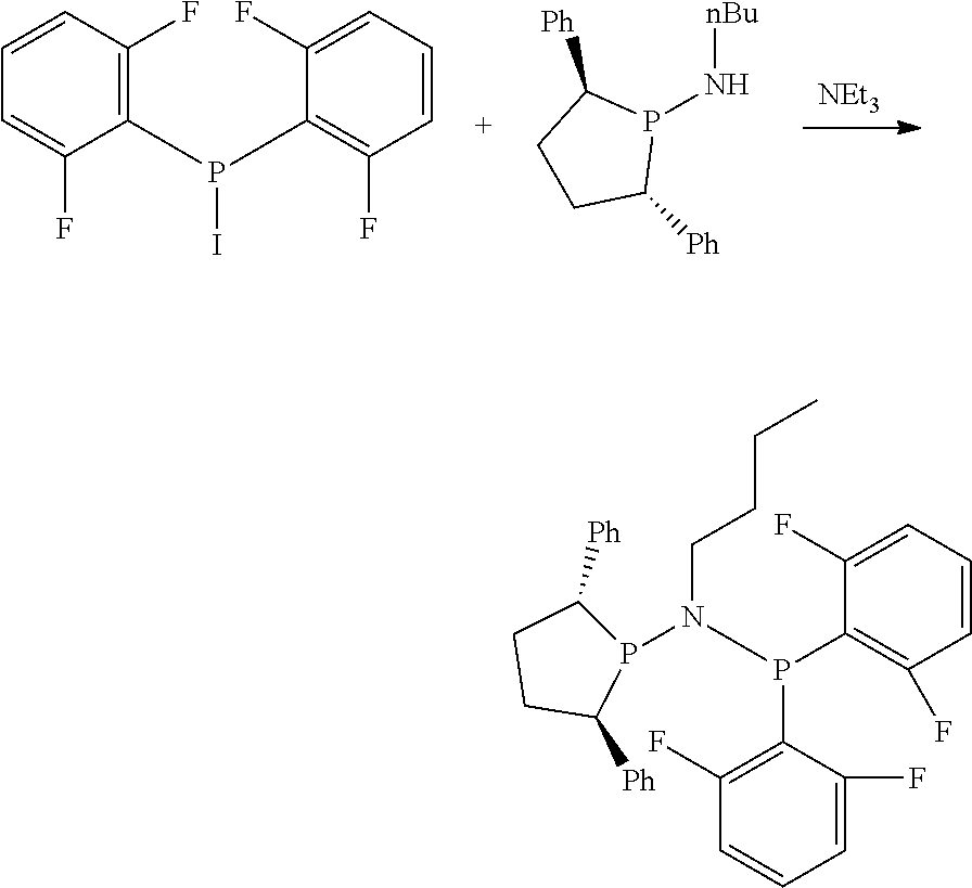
[NEt3].C1(F)=C(P(C2=C(F)C=CC=C2F)I)C(F)=CC=C1.[nBu]NP1C([Ph])CCC1[Ph].C1C([Ph])P(N(CCCC)P(C2=C(F)C=CC=C2F)C2=C(F)C=CC=C2F)C([Ph])C1
